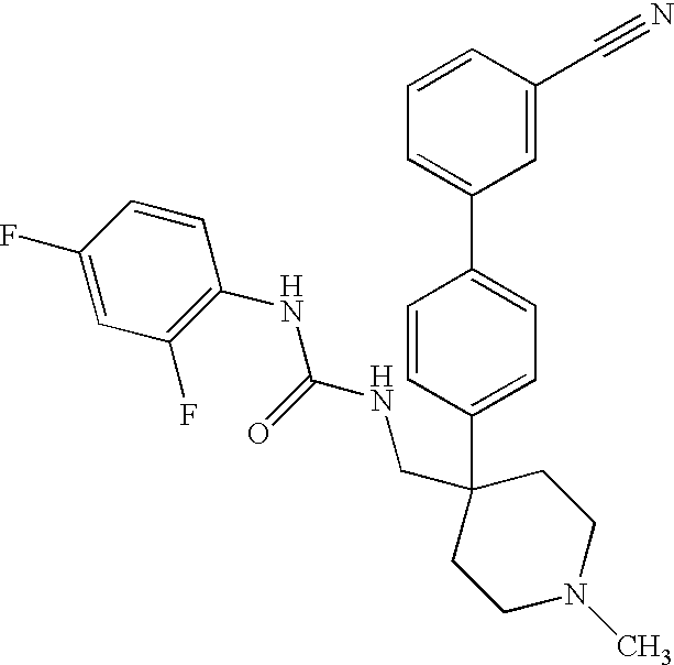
C1(F)=CC(F)=C(NC(NCC2(C3=CC=C(C4=CC=CC(C#N)=C4)C=C3)CCN(C)CC2)=O)C=C1
